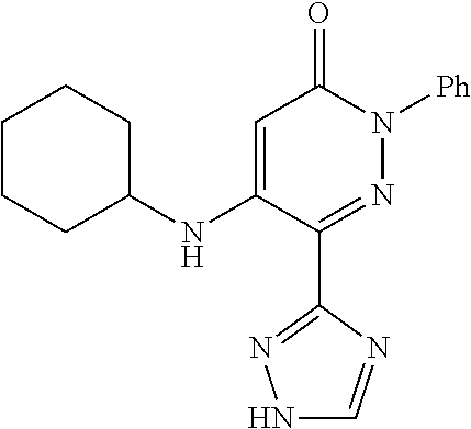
C1(C2=NN([Ph])C(=O)C=C2NC2CCCCC2)=NNC=N1
